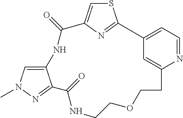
C1COCCC2=CC(=CC=N2)C2=NC(=CS2)C(=O)NC2=CN(C)N=C2C(=O)N1
